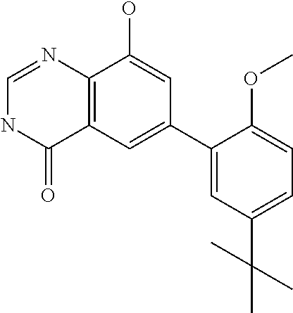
C12=C(C=C(C3=CC(C(C)(C)C)=CC=C3OC)C=C1O)C(=O)NC=N2
